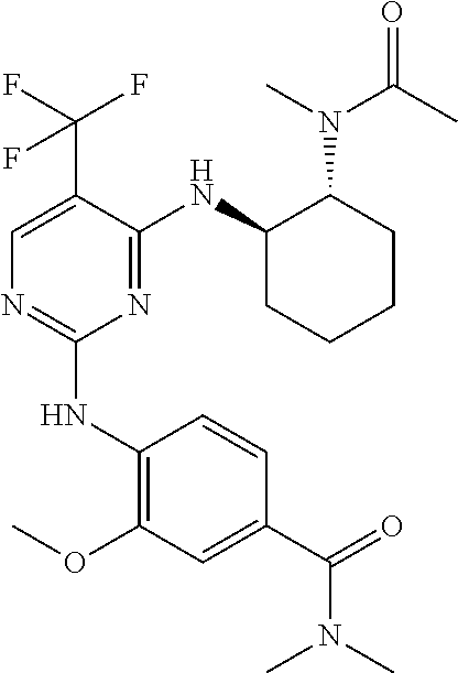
C1(NC2=C(OC)C=C(C(=O)N(C)C)C=C2)=NC=C(C(F)(F)F)C(NC2CCCCC2N(C(=O)C)C)=N1
